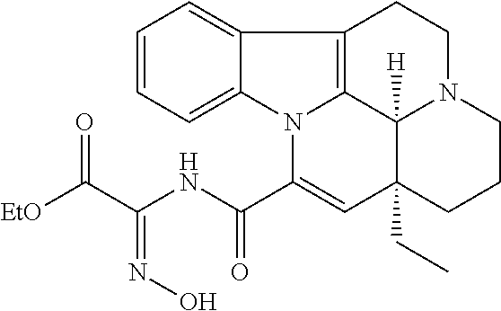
C1=CC=C2C(=C1)C1=C3N2C(C(=O)NC(C([EtO])=O)=NO)=CC2(CC)C3([H])N(CC1)CCC2
